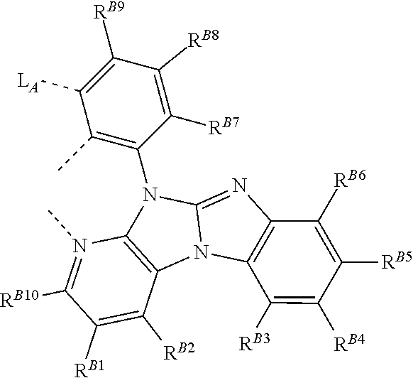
N1(C)=C([RB10])C([RB1])=C([RB2])C2=C1N(C1=C(C)C([LA])=C([RB9])C([RB8])=C1[RB7])C1=NC3=C(N21)C([RB3])=C([RB4])C([RB5])=C3[RB6]
